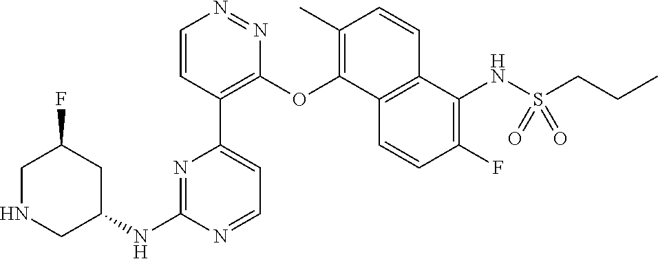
C1NCC(NC2=NC(C3=C(OC4=C(C)C=CC5=C4C=CC(F)=C5NS(=O)(=O)CCC)N=NC=C3)=CC=N2)CC1F
